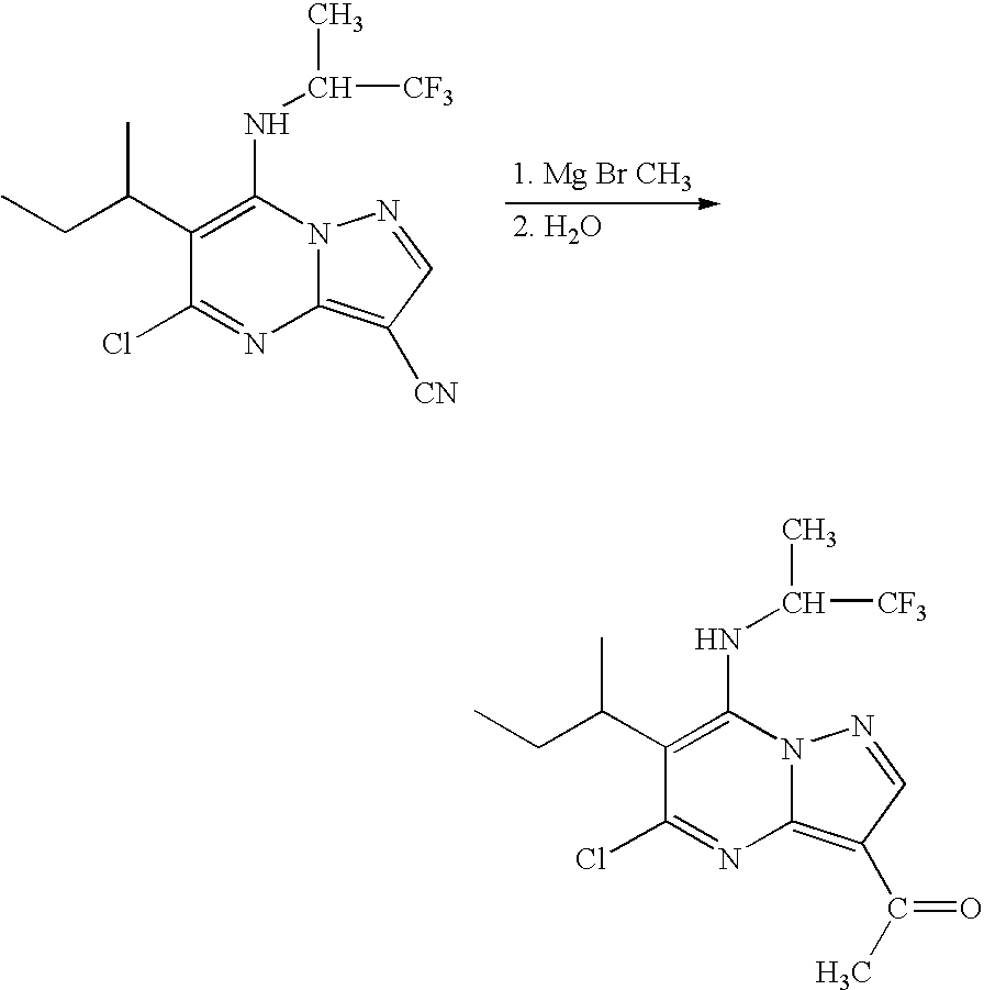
C1(C(CC)C)=C(NC(C)[CF3])N2C(=C([CN])C=N2)N=C1Cl.C1(C(CC)C)=C(NC(C)[CF3])N2C(=C(C(=O)C)C=N2)N=C1Cl
